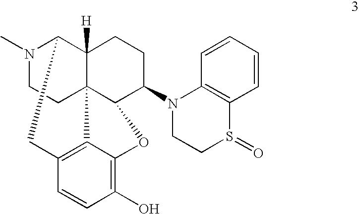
N1(C)CCC23C4([H])C1CC1=C2C(=C(O)C=C1)OC3C(N1CCS(=O)C2=C1C=CC=C2)CC4
